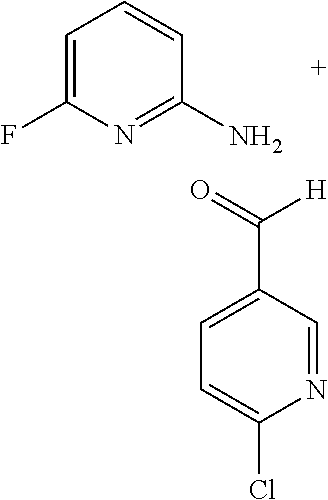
C1=C(F)N=C(N)C=C1.C1=C(C([H])=O)C=NC(Cl)=C1
